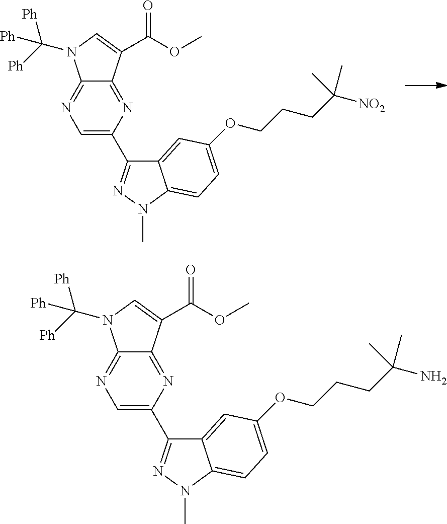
C12=NC=C(C3=NN(C)C4=CC=C(OCCCC([NO2])(C)C)C=C34)N=C1C(C(OC)=O)=CN2C([Ph])([Ph])[Ph].C12=NC=C(C3=NN(C)C4=CC=C(OCCCC(N)(C)C)C=C34)N=C1C(C(OC)=O)=CN2C([Ph])([Ph])[Ph]
